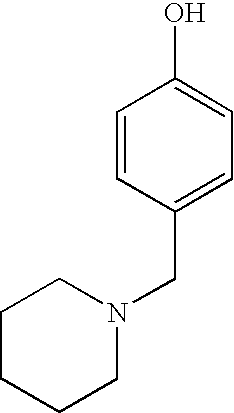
OC1=CC=C(CN2CCCCC2)C=C1
